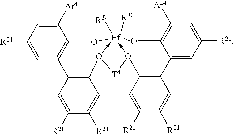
[RD][Hf]123([RD])-O([T4]O->1C1=C(C4=CC([R21])=CC([Ar4])=C4O2)C=C([R21])C([R21])=C1)C1=C(C2=C(O3)C([Ar4])=CC([R21])=C2)C=C([R21])C([R21])=C1
